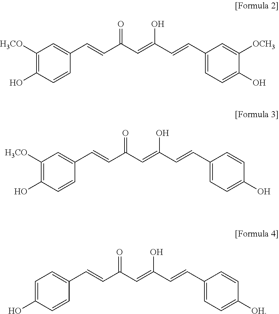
C1([H3CO])=C(O)C=CC(C=CC(C=C(C=CC2=CC=C(O)C([OCH3])=C2)O)=O)=C1.C1([H3CO])=C(O)C=CC(C=CC(C=C(C=CC2=CC=C(O)C=C2)O)=O)=C1.C1=C(O)C=CC(C=CC(C=C(C=CC2=CC=C([OH])C=C2)O)=O)=C1
